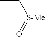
CC[S-Me]=O
